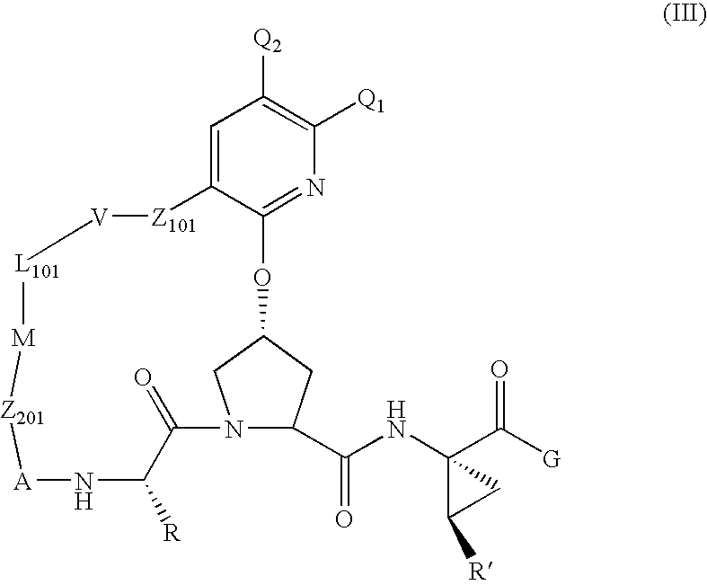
N12C(C(NC3(C([G])=O)C([R])C3)=O)CC(C1)OC1=NC([Q1])=C([Q2])C=C1[Z101][V][L101][M][Z201][A]NC([R])C2=O
